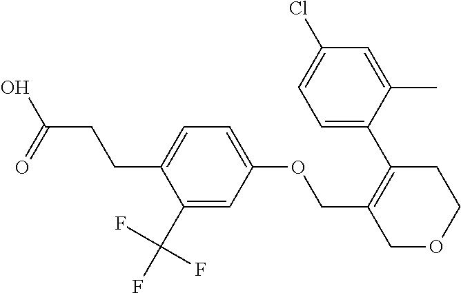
C(CCC1=CC=C(OCC2=C(C3=CC=C(Cl)C=C3C)CCOC2)C=C1C(F)(F)F)(=O)O
